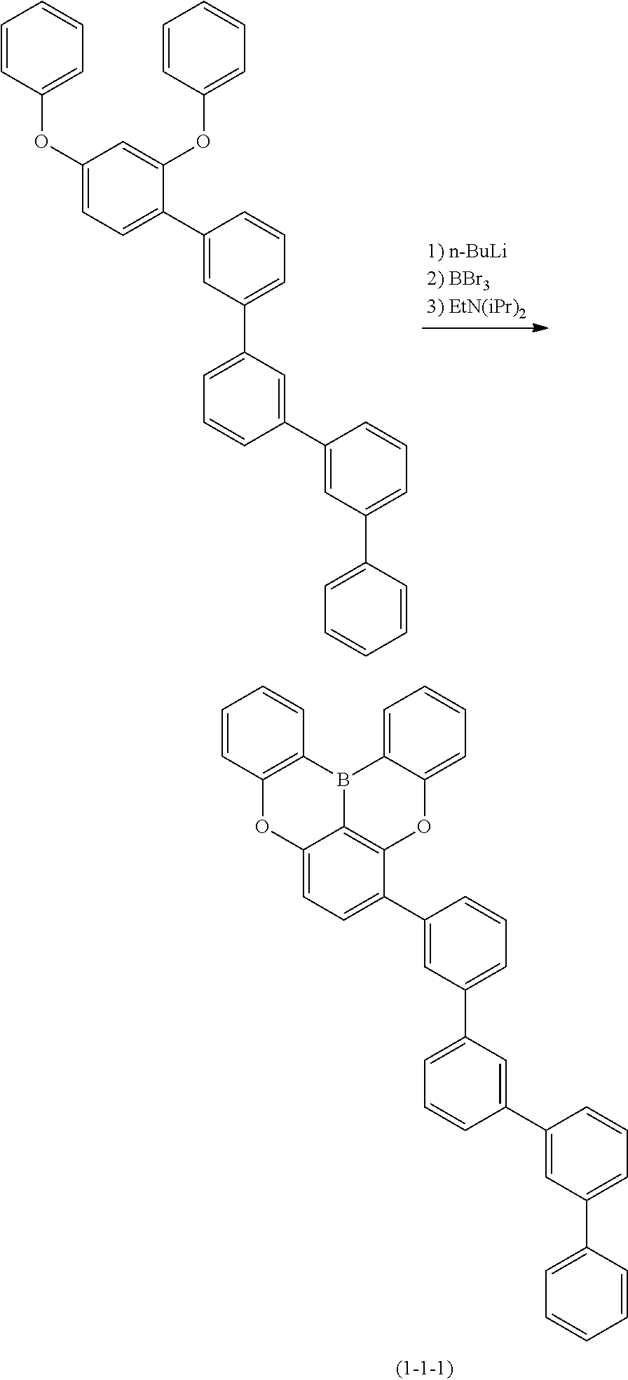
C1=C(C2=CC=CC(C3=CC=C(OC4=CC=CC=C4)C=C3OC3=CC=CC=C3)=C2)C=C(C2=CC(C3=CC=CC=C3)=CC=C2)C=C1.C1=C(C2=CC=CC(C3=CC=C4C5=C3OC3=CC=CC=C3B5C3=C(O4)C=CC=C3)=C2)C=C(C2=CC(C3=CC=CC=C3)=CC=C2)C=C1
